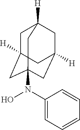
C12(N(C3=CC=CC=C3)O)CC3([H])CC([H])(C1)CC([H])(C3)C2
